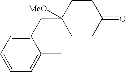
C1(CC2([MeO])CCC(=O)CC2)=CC=CC=C1C
